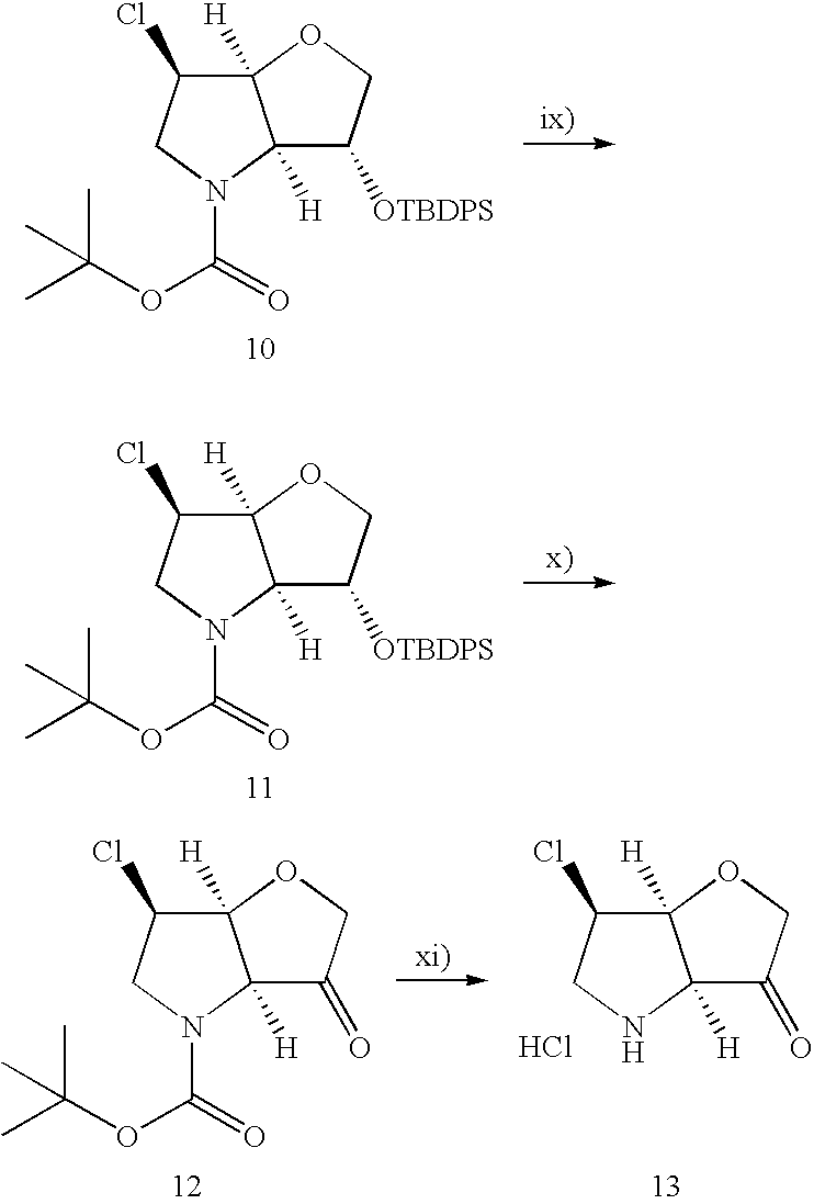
C12([H])C(Cl)CN(C(=O)OC(C)(C)C)C1([H])C([OTBDPS])CO2.C12([H])C(Cl)CN(C(=O)OC(C)(C)C)C1([H])C([OTBDPS])CO2.C12([H])C(Cl)CNC1([H])C(=O)CO2.Cl.C12([H])C(Cl)CN(C(=O)OC(C)(C)C)C1([H])C(=O)CO2
